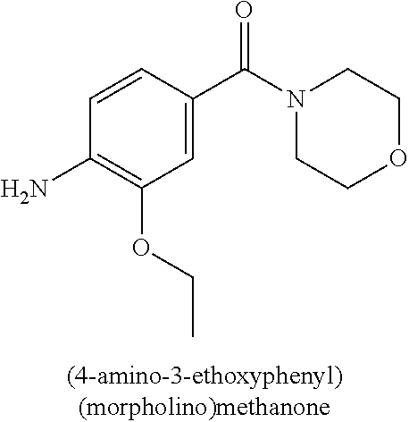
C1=C(C(=O)N2CCOCC2)C=CC(N)=C1OCC
